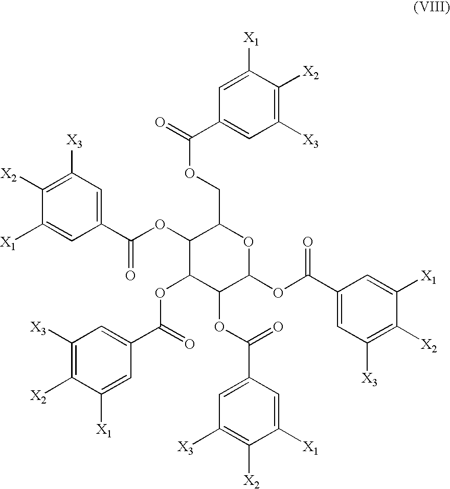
C1=C([X1])C([X2])=C([X3])C=C1C(=O)OCC1C(OC(C2=CC([X3])=C([X2])C([X1])=C2)=O)C(OC(C2=CC([X3])=C([X2])C([X1])=C2)=O)C(OC(C2=CC([X3])=C([X2])C([X1])=C2)=O)C(OC(C2=CC([X3])=C([X2])C([X1])=C2)=O)O1
